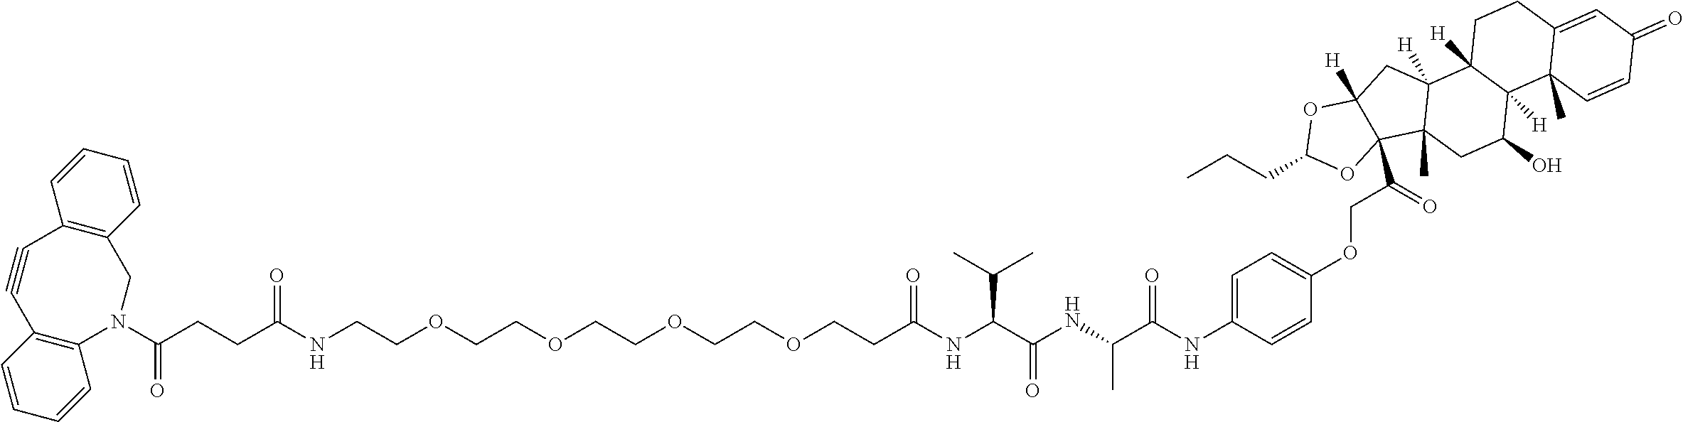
C12=C(CN(C(CCC(NCCOCCOCCOCCOCCC(NC(C(NC(C(NC3=CC=C(OCC(C45C([H])(OC(CCC)O4)CC4([H])C5(C)CC(O)C5([H])C4([H])CCC4=CC(=O)C=CC54C)=O)C=C3)=O)C)=O)C(C)C)=O)=O)=O)C3=C(C#C1)C=CC=C3)C=CC=C2
